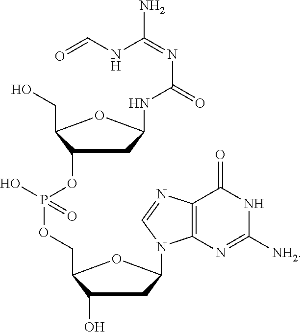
N1C([NH2])=NC2=C(C1=O)N=CN2C1CC(O)C(COP(OC2CC(NC(N=C(NC=O)N)=O)OC2CO)(O)=O)O1
